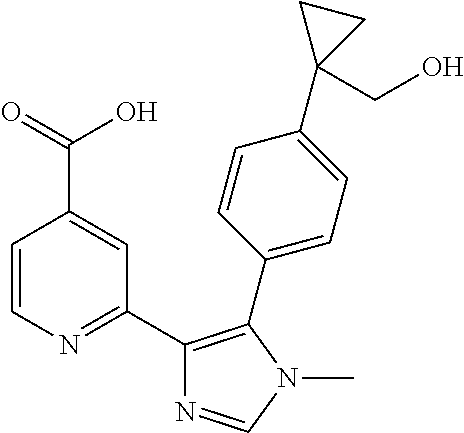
C1=CN=C(C2=C(C3=CC=C(C4(CO)CC4)C=C3)N(C)C=N2)C=C1C(=O)O
